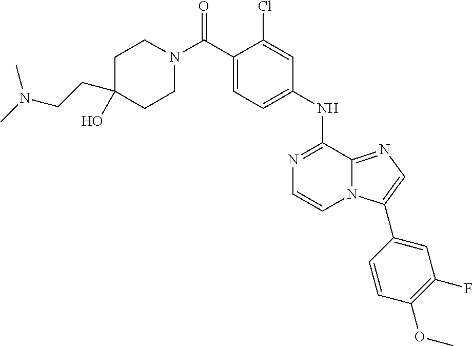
C1(NC2=NC=CN3C2=NC=C3C2=CC(F)=C(OC)C=C2)=CC=C(C(N2CCC(CCN(C)C)(O)CC2)=O)C(Cl)=C1
